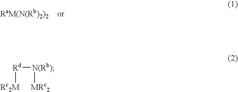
[Rd]([Rc2M])[N(Rb)][MRc2]
